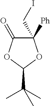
C1([Ph])(CI)C(=O)OC(C(C)(C)C)O1
